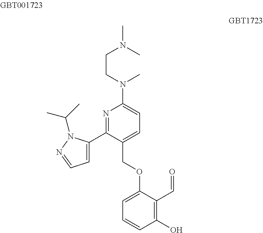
N1=C(C2=CC=NN2C(C)C)C(COC2=CC=CC(O)=C2C=O)=CC=C1N(C)CCN(C)C
